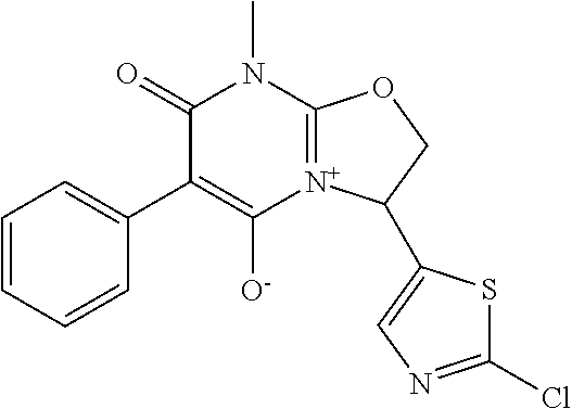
C1=CC=CC(C2=C([O-])[N+]3=C(N(C)C2=O)OCC3C2=CN=C(Cl)S2)=C1
